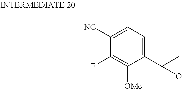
C1([NC])=CC=C(C2OC2)C([OMe])=C1F
